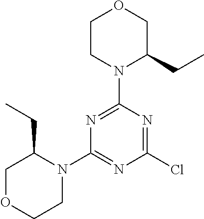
C1OCCN(C2=NC(Cl)=NC(N3C(CC)COCC3)=N2)C1CC
